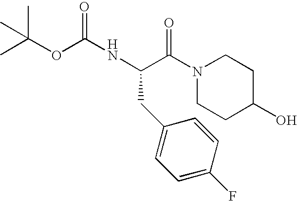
N1(C(C(NC(OC(C)(C)C)=O)CC2=CC=C(F)C=C2)=O)CCC(O)CC1
